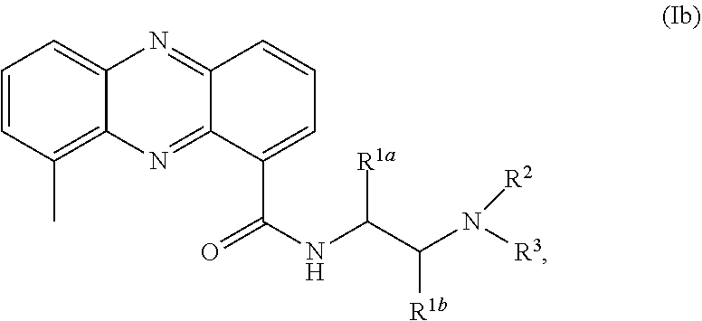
C1=CC(C)=C2C(=C1)N=C1C(=N2)C(C(NC([R1a])C(N([R3])[R2])[R1b])=O)=CC=C1
